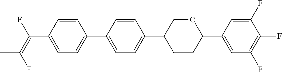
C(C1=CC=C(C2=CC=C(C3CCC(C4=CC(F)=C(F)C(F)=C4)OC3)C=C2)C=C1)(=C(F)C)F
